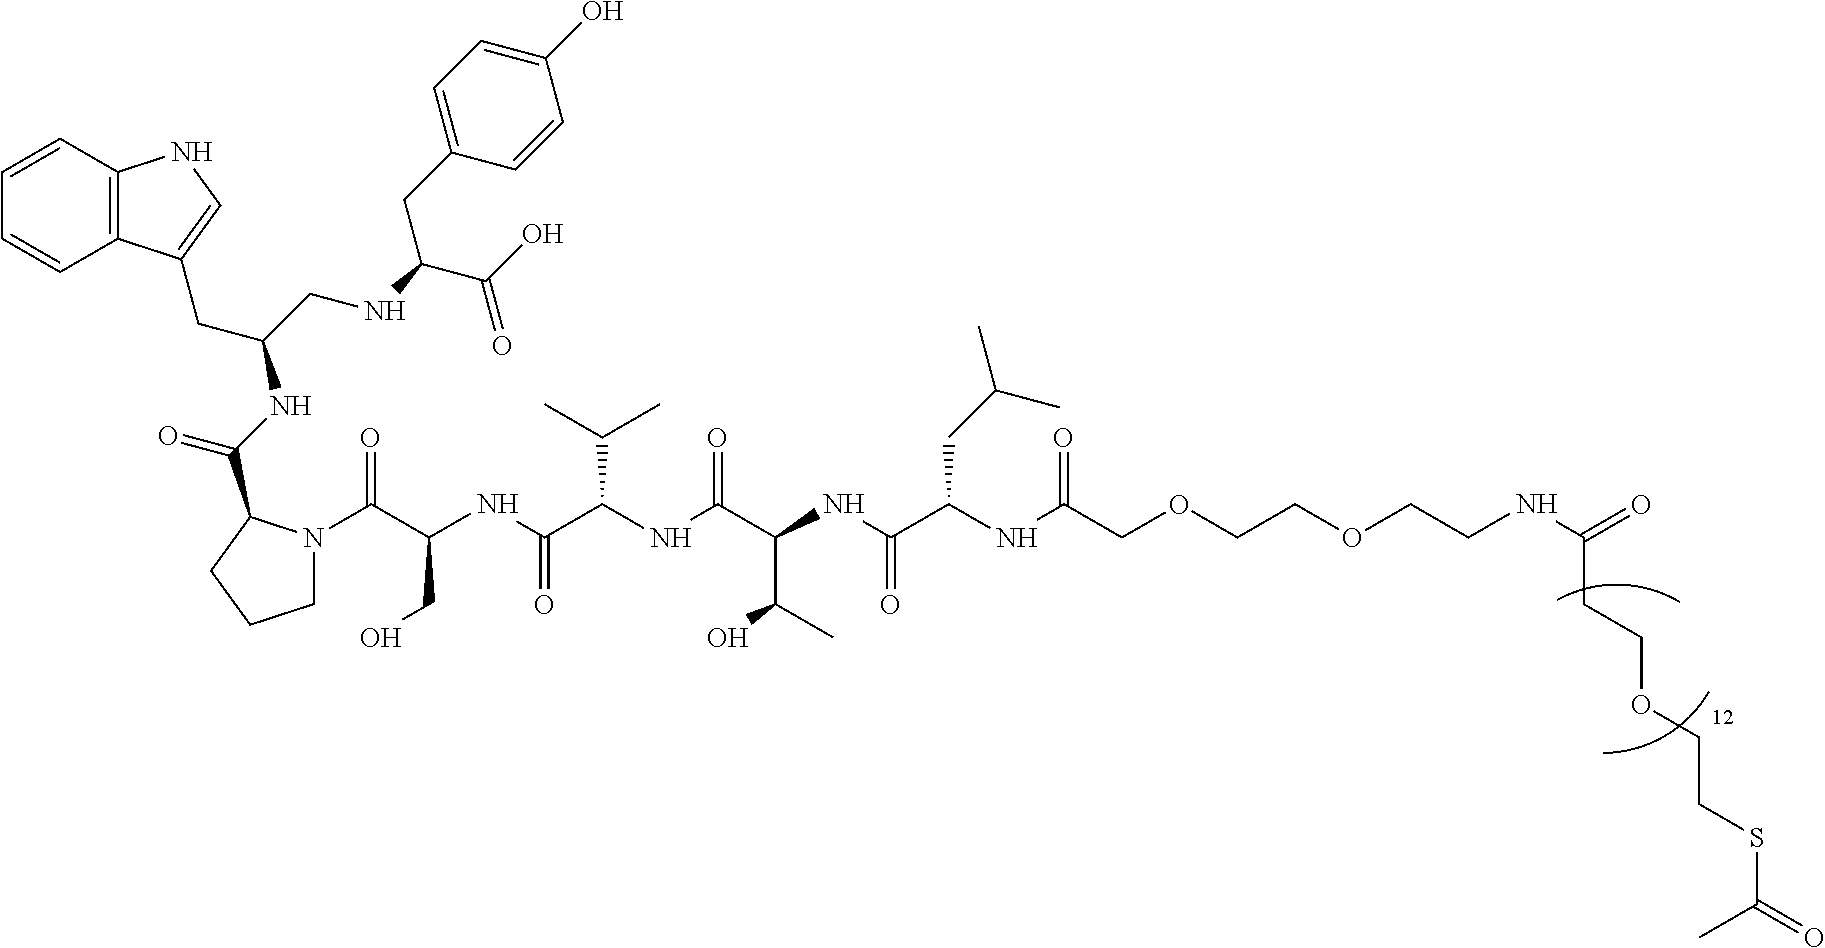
C12=C(C=CC=C1)NC=C2CC(CNC(C(O)=O)CC1=CC=C(O)C=C1)NC(=O)C1N(C(C(NC(C(NC(C(NC(C(NC(COCCOCCNC(=O)CCOCCSC(=O)C)=O)CC(C)C)=O)C(C)O)=O)C(C)C)=O)CO)=O)CCC1
